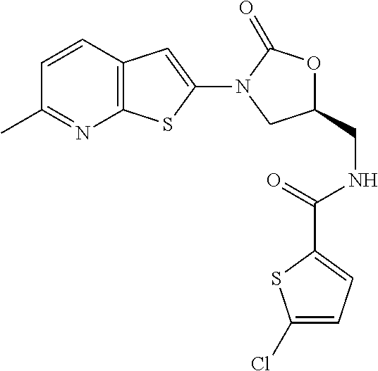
C1(N2CC(CNC(C3=CC=C(Cl)S3)=O)OC2=O)=CC2=C(S1)N=C(C)C=C2
